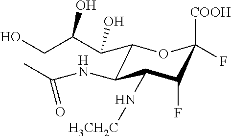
C1(C(C(CO)O)O)C(NC(C)=O)C(N[H3CH2C])C(F)C([COOH])(F)O1
